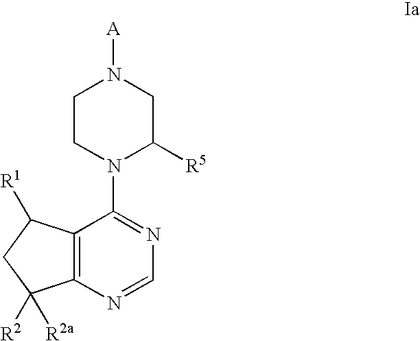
C12=C(N=CN=C1N1C([R5])CN([A])CC1)C([R2])([R2a])CC2[R1]
